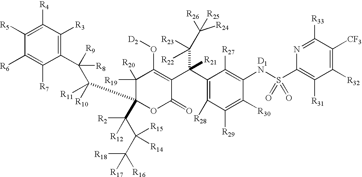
C1([R19])([R20])C(C(C([R8])([R9])C2=C([R3])C([R4])=C([R5])C([R6])=C2[R7])([R10])[R11])(C(C([R14])(C([R18])([R16])[R17])[R15])([R2])[R12])OC(=O)C(C(C2=C([R28])C([R29])=C([R30])C([D1N]S(C3=C([R31])C([R32])=C([CF3])C([R33])=N3)(=O)=O)=C2[R27])(C([R22])([R23])C([R26])([R25])[R24])[R21])=C1O[D2]
